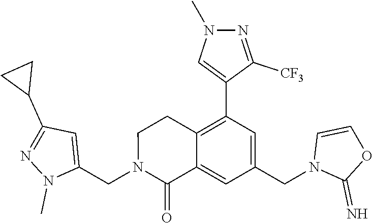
C1(CN2C(=O)C3=CC(CN4C(=N)OC=C4)=CC(C4=CN(C)N=C4[CF3])=C3CC2)=CC(C2CC2)=NN1C
